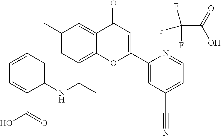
C(=O)(O)C(F)(F)F.C1(C)=CC(C(C)NC2=CC=CC=C2C(=O)O)=C2C(=C1)C(=O)C=C(C1=CC(C#N)=CC=N1)O2
